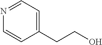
C1(CCO)=CC=NC=C1
